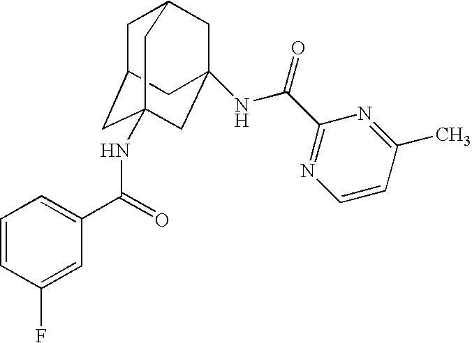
C1C2CC3(NC(C4=CC=CC(F)=C4)=O)CC(NC(C4=NC=CC(C)=N4)=O)(CC1C3)C2
